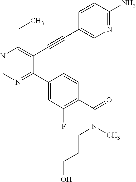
N1=CN=C(C2=CC(F)=C(C(N(C)CCCO)=O)C=C2)C(C#CC2=CN=C(N)C=C2)=C1CC
